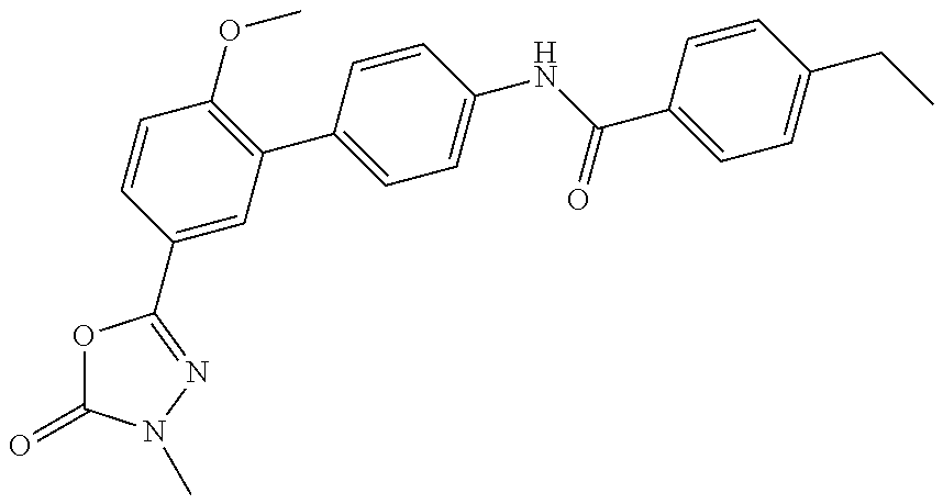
O1C(=O)N(C)N=C1C1=CC(C2=CC=C(NC(=O)C3=CC=C(CC)C=C3)C=C2)=C(OC)C=C1
